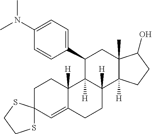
C1C2(C=C3C([H])(C1)C1([H])C([H])(CC3)C3([H])C(C)(CC1C1=CC=C(N(C)C)C=C1)C(O)CC3)SCCS2
